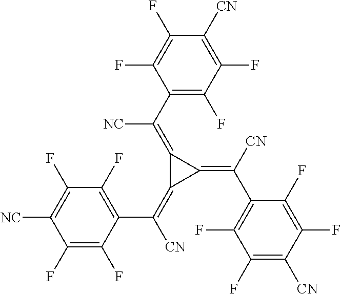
C1(=C([CN])C2=C(F)C(F)=C([NC])C(F)=C2F)C(=C([CN])C2=C(F)C(F)=C([CN])C(F)=C2F)C1=C(C1=C(F)C(F)=C([CN])C(F)=C1F)[NC]
